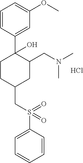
C1=CC(C2(O)C(CN(C)C)CC(CS(C3=CC=CC=C3)(=O)=O)CC2)=CC(OC)=C1.Cl
